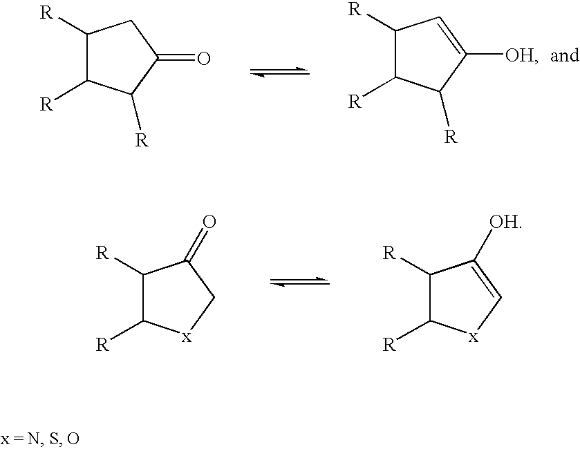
C1([R])C([R])C([R])C(=O)C1.C1([R])C([R])C([R])C([OH])=C1.C1([R])C([R])[x]CC1=O.C1([R])C([R])[x]C=C1[OH]
